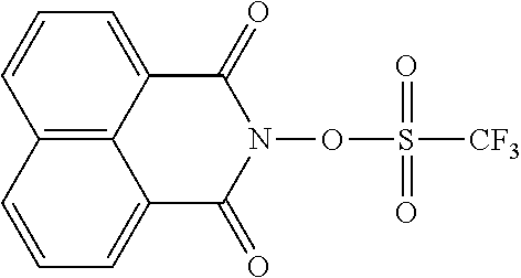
C1=C2C3=C(C=C1)C=CC=C3C(=O)N(OS([CF3])(=O)=O)C2=O
